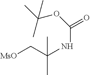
[MsO]CC(NC(=O)OC(C)(C)C)(C)C
